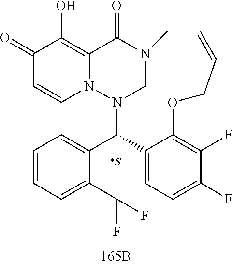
C1(=O)C=CN2C(=C1O)C(=O)N1CN2C(C2=CC=CC=C2C(F)F)C2=CC=C(F)C(F)=C2OCC=CC1.[*S]
